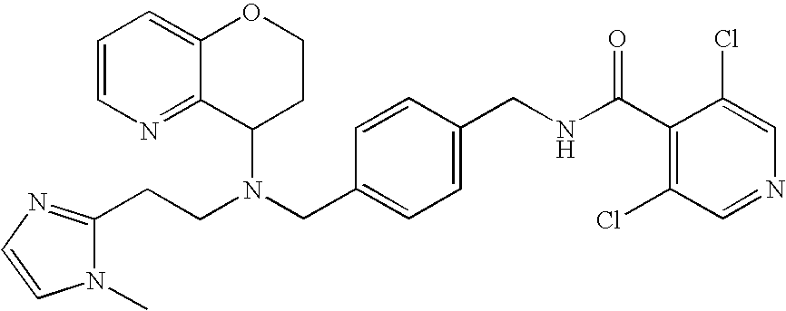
N(CC1=CC=C(CNC(C2=C(Cl)C=NC=C2Cl)=O)C=C1)(C1CCOC2=CC=CN=C12)CCC1=NC=CN1C
